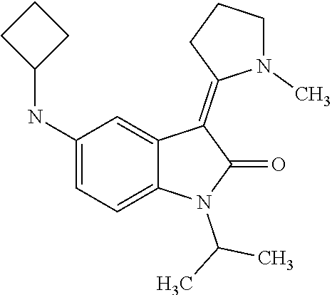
CC(N1C(=O)C(=C2N(C)CCC2)C2=CC(NC3CCC3)=CC=C12)C
